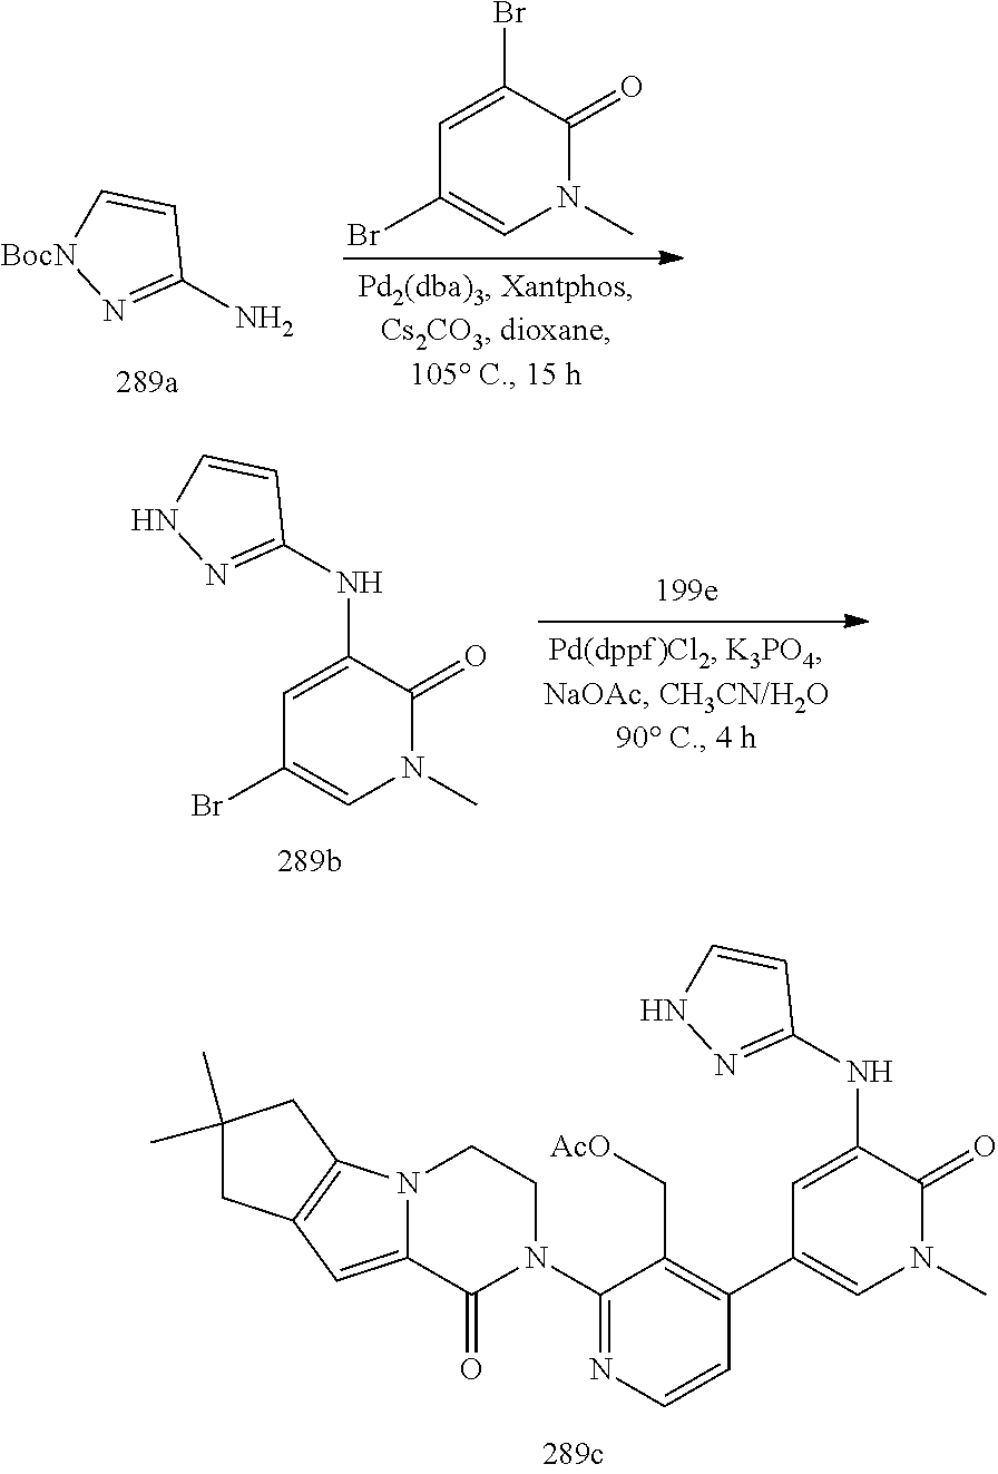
C1(Br)=CN(C)C(=O)C(Br)=C1.NC1=N[BocN]C=C1.C1(Br)=CN(C)C(=O)C(NC2=NNC=C2)=C1.C1(N2CCN3C(=CC4=C3CC(C)(C)C4)C2=O)=NC=CC(C2=CN(C)C(=O)C(NC3=NNC=C3)=C2)=C1C[AcO]
